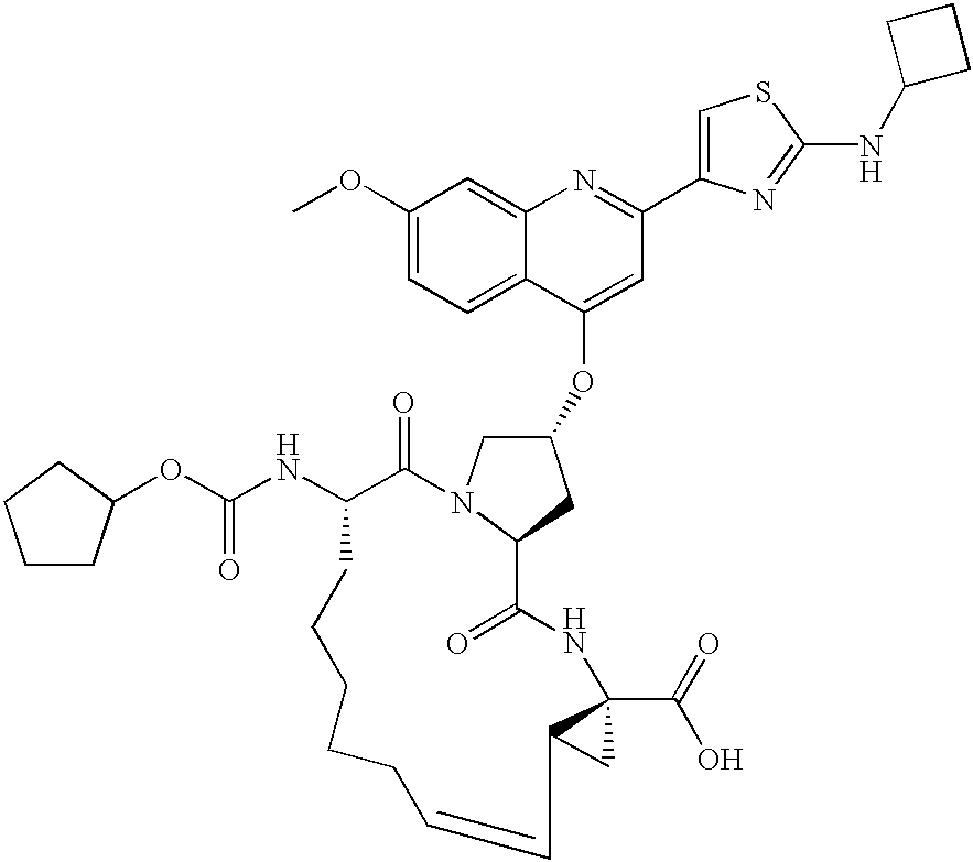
C1(OC)=CC=C2C(=C1)N=C(C1=CSC(NC3CCC3)=N1)C=C2OC1CN2C(C1)C(=O)NC1(C(O)=O)C(C1)C=CCCCCCC(NC(=O)OC1CCCC1)C2=O
